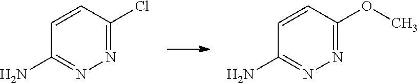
N1=C(Cl)C=CC(N)=N1.N1=C(OC)C=CC(N)=N1
